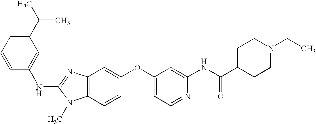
C1(C(C)C)=CC=CC(NC2=NC3=C(N2C)C=CC(OC2=CC=NC(NC(C4CCN(CC)CC4)=O)=C2)=C3)=C1
